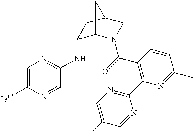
C1=C([F3C])N=CC(NC2C3N(C(=O)C4=C(C5=NC=C(F)C=N5)N=C(C)C=C4)CC(C2)C3)=N1
